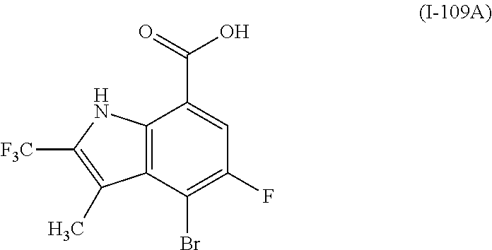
C12=C(C(Br)=C(F)C=C1C(=O)O)C(C)=C([F3C])N2
